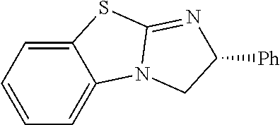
C1=CC=C2C(=C1)N1C(=NC([Ph])C1)S2
